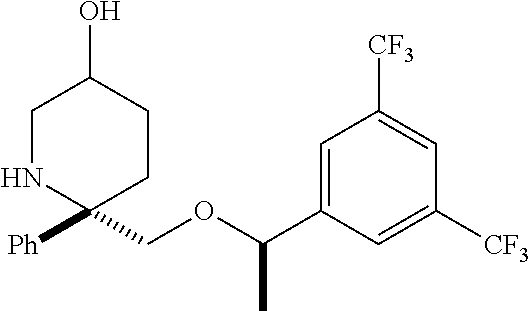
C1NC(COC(C2=CC([CF3])=CC([CF3])=C2)C)([Ph])CCC1O
